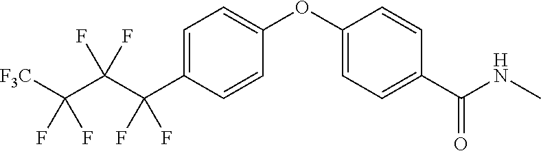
C1=C(C(C(C([F3C])(F)F)(F)F)(F)F)C=CC(OC2=CC=C(C(NC)=O)C=C2)=C1
